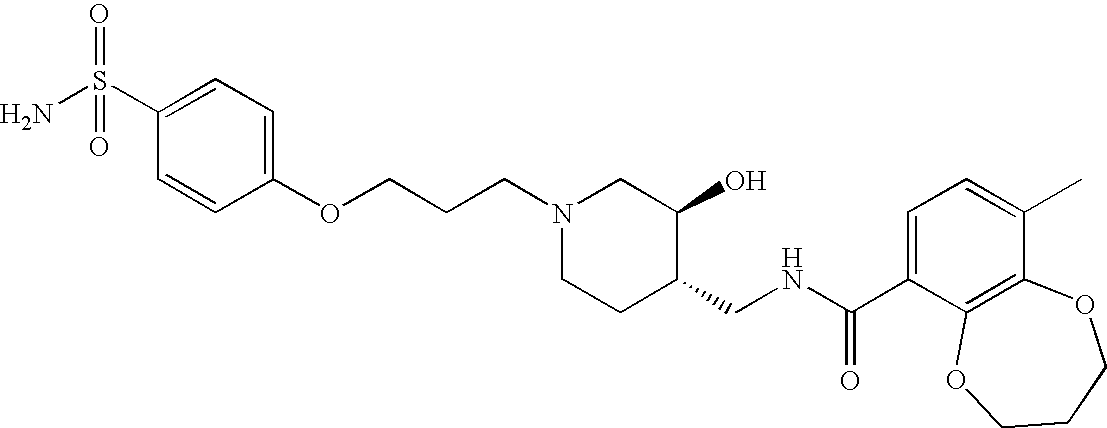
NS(C1=CC=C(OCCCN2CCC(CNC(=O)C3=CC=C(C)C4=C3OCCCO4)C(O)C2)C=C1)(=O)=O
